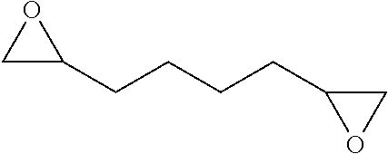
C1C(CCCCC2OC2)O1
